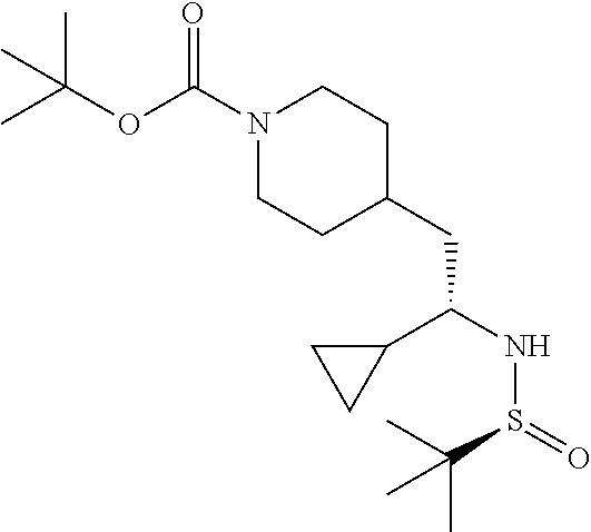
N1(C(OC(C)(C)C)=O)CCC(CC(NS(=O)C(C)(C)C)C2CC2)CC1
